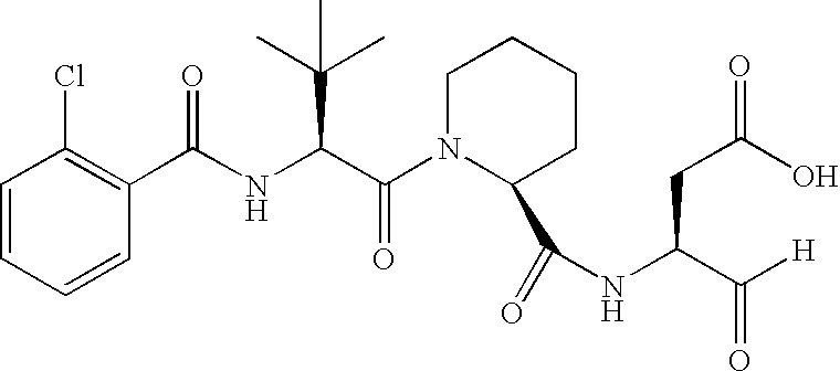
C1=CC=CC(Cl)=C1C(NC(C(N1C(C(=O)NC(CC(O)=O)C([H])=O)CCCC1)=O)C(C)(C)C)=O
